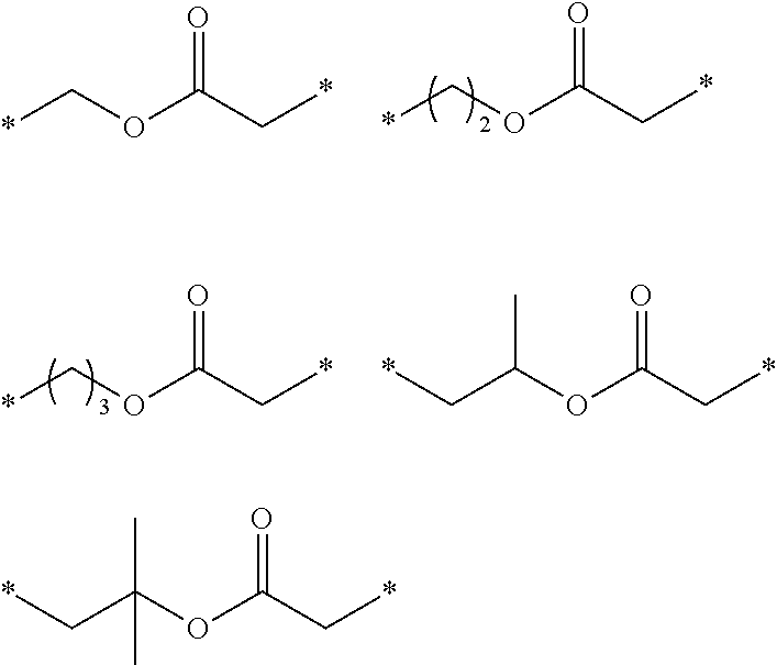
C(C(OC(C*)=O)(C)C)*.*COC(C*)=O.*COC(C*)=O.*COC(C*)=O.C(C(OC(C*)=O)C)*
